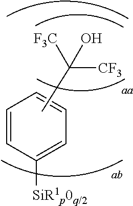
C1=CC([SiR1p0q/2])=CC=C1.CC([F3C])([CF3])O
